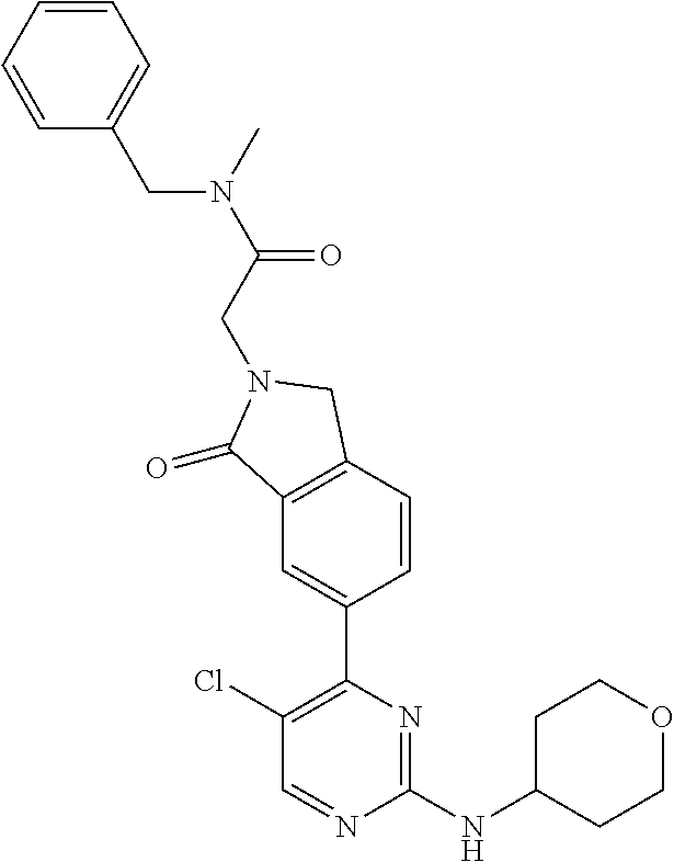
C1(Cl)=C(C2=CC3=C(C=C2)CN(CC(N(CC2=CC=CC=C2)C)=O)C3=O)N=C(NC2CCOCC2)N=C1
